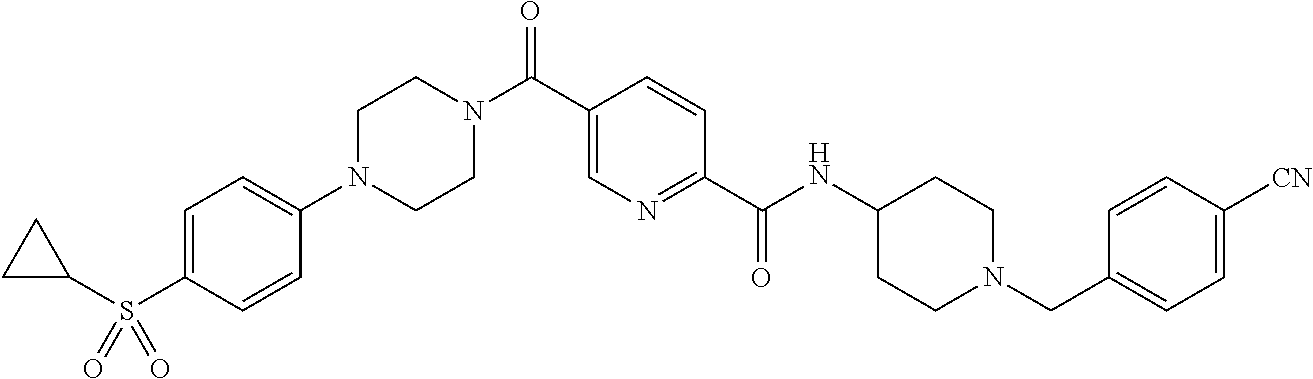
C1(N2CCN(C(C3=CN=C(C(NC4CCN(CC5=CC=C([CN])C=C5)CC4)=O)C=C3)=O)CC2)=CC=C(S(C2CC2)(=O)=O)C=C1
